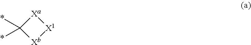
C1(*)(*)[Xb][X1][Xa]1
